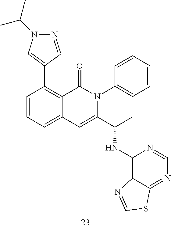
C1(C2=C3C(=CC=C2)C=C(C(C)NC2=C4C(=NC=N2)SC=N4)N(C2=CC=CC=C2)C3=O)=CN(C(C)C)N=C1
